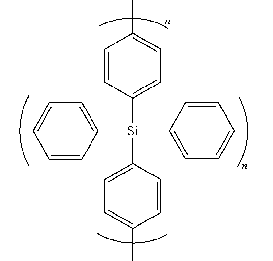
C1([Si](C2=CC=C(C)C=C2)(C2=CC=C(C)C=C2)C2=CC=C(C)C=C2)=CC=C(C)C=C1
